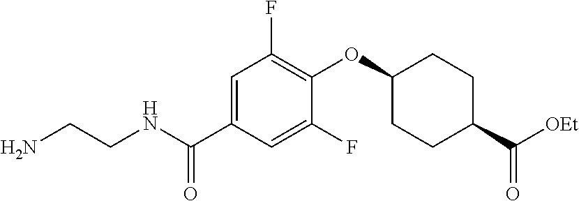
C1=C(C(NCCN)=O)C=C(F)C(OC2CCC(C([OEt])=O)CC2)=C1F
